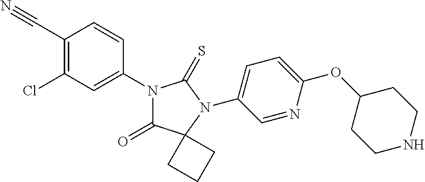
C1(C#N)=C(Cl)C=C(N2C(=O)C3(N(C4=CC=C(OC5CCNCC5)N=C4)C2=S)CCC3)C=C1
